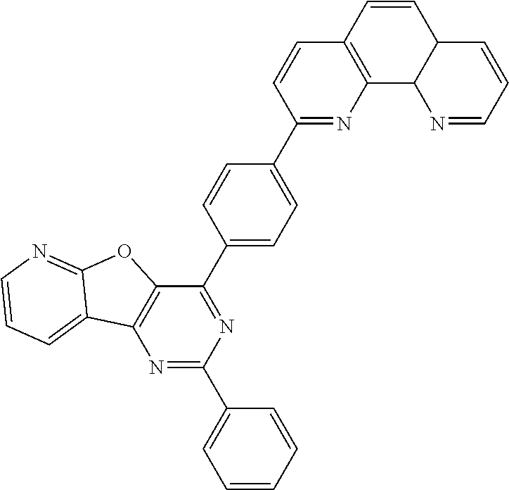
N1=C(C2=CC=CC=C2)N=C(C2=CC=C(C3=NC4=C(C=C3)C=CC3C4N=CC=C3)C=C2)C2=C1C1=CC=CN=C1O2
